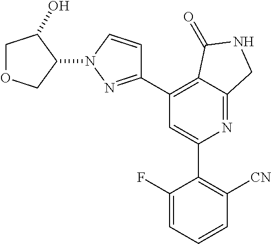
C1(C2=C([CN])C=CC=C2F)=CC(C2=NN(C3C(O)COC3)C=C2)=C2C(=N1)CNC2=O
